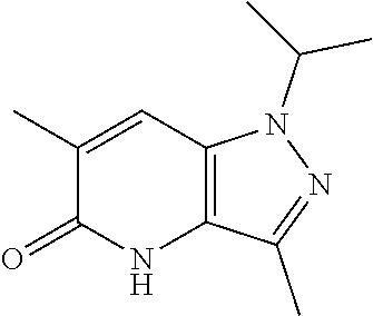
N1C2=C(C=C(C)C1=O)N(C(C)C)N=C2C
